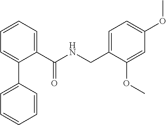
C1=CC=C(C(=O)NCC2=CC=C(OC)C=C2OC)C(C2=CC=CC=C2)=C1
